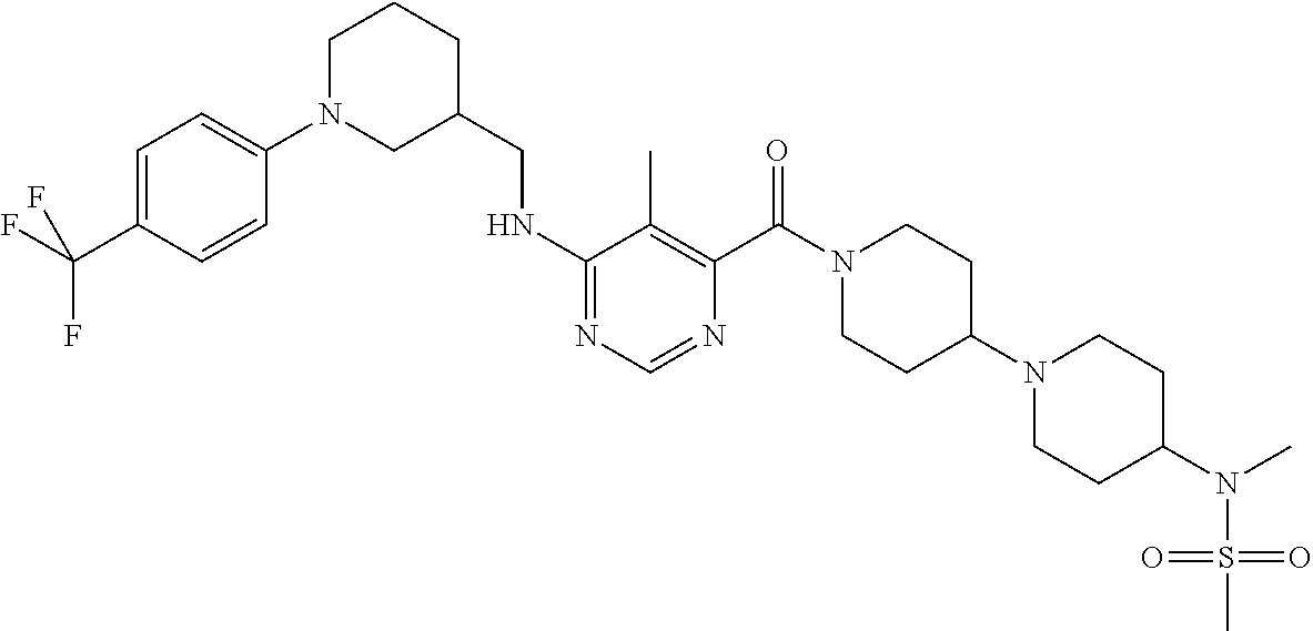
C1(NCC2CCCN(C3=CC=C(C(F)(F)F)C=C3)C2)=NC=NC(C(N2CCC(N3CCC(N(C)S(=O)(=O)C)CC3)CC2)=O)=C1C
